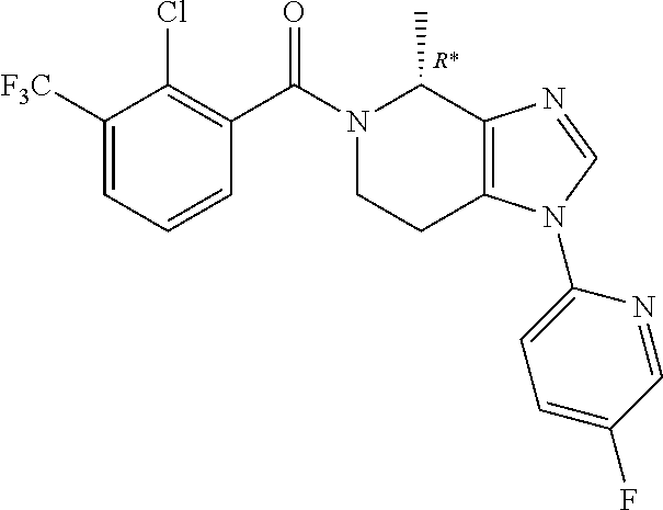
C1([F3C])=CC=CC(C(N2CCC3=C(C2C)N=CN3C2=CC=C(F)C=N2)=O)=C1Cl.[R*]
